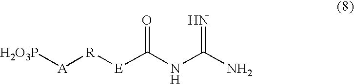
[H2O3P][A][R][E]C(NC(N)=N)=O
